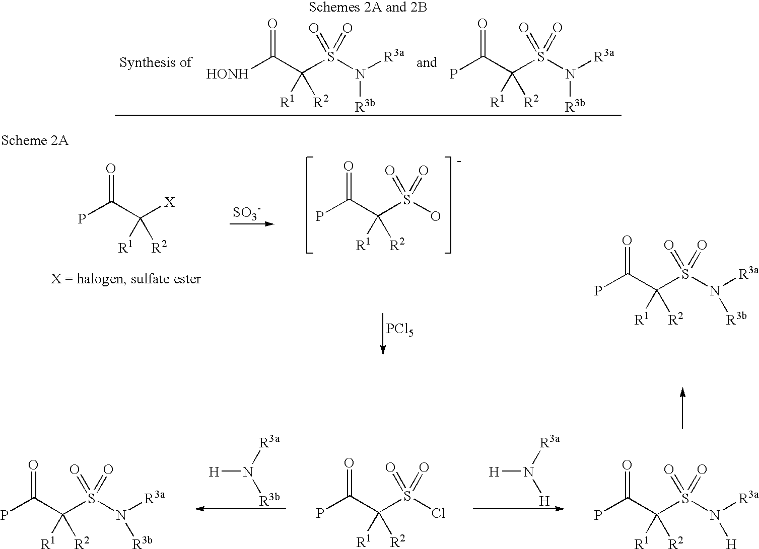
[H]N([R3a])[R3b].[H]N([R3a])[H].O=C(P)C([R1])([R2])S(Cl)(=O)=O.O=C(P)C([R1])([R2])S(N([R3a])[R3b])(=O)=O.O=C(P)C([R1])([R2])S(N([R3a])[H])(=O)=O.[HONH]C(C(S(N([R3a])[R3b])(=O)=O)([R1])[R2])=O.PC(C(S(N([R3a])[R3b])(=O)=O)([R1])[R2])=O.O=C(P)C([X])([R1])[R2].O=C(P)C([R1])([R2])S(O)(=O)=O.[PCl5].O=C(P)C([R1])([R2])S(N([R3a])[R3b])(=O)=O
